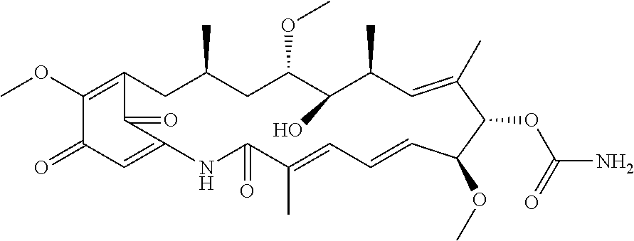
C1(OC)=C2CC(C)CC(OC)C(O)C(C)C=C(C)C(OC(N)=O)C(OC)C=CC=C(C)C(=O)NC(=CC1=O)C2=O
